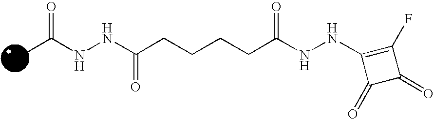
O=C(NNC(CCCCC(NNC1=C(F)C(=O)C1=O)=O)=O)C
